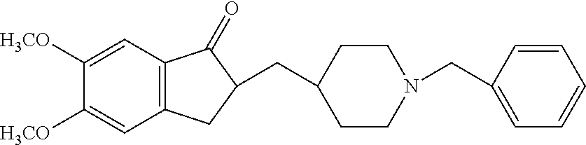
C1=C(CN2CCC(CC3CC4=C(C3=O)C=C([H3CO])C([H3CO])=C4)CC2)C=CC=C1
